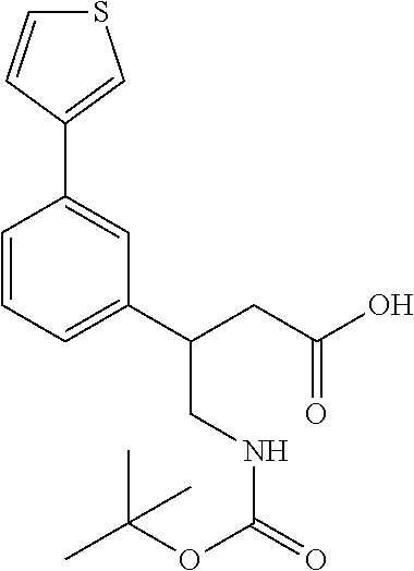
C1=CC=C(C(CNC(OC(C)(C)C)=O)CC(=O)O)C=C1C1=CSC=C1
